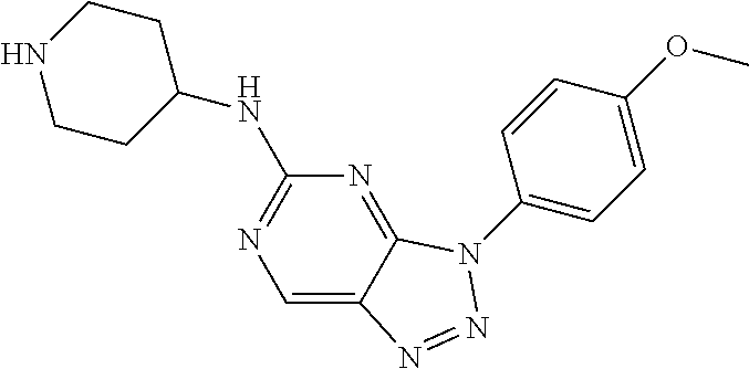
C1=C2C(=NC(NC3CCNCC3)=N1)N(C1=CC=C(OC)C=C1)N=N2
